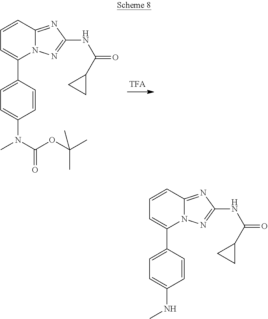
C1=CC2=NC(NC(C3CC3)=O)=NN2C(C2=CC=C(N(C)C(OC(C)(C)C)=O)C=C2)=C1.C1=CC2=NC(NC(C3CC3)=O)=NN2C(C2=CC=C(NC)C=C2)=C1
